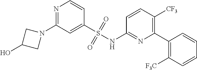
N1=C(N2CC(O)C2)C=C(S(NC2=NC(C3=C([F3C])C=CC=C3)=C([CF3])C=C2)(=O)=O)C=C1
